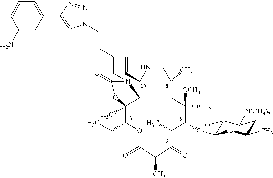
C(CCN1C(=O)OC2(C)C(CC)OC(=O)C(C)C(=O)C(C)C(OC3C(O)C([N(CH3)2])CC(C)O3)C([OCH3])(C)CC(C)CNC(C=C)C12)CN1N=NC(C2=CC=CC(N)=C2)=C1
